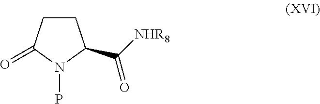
C1CC(=O)N(P)C1C(=O)[NHR8]
